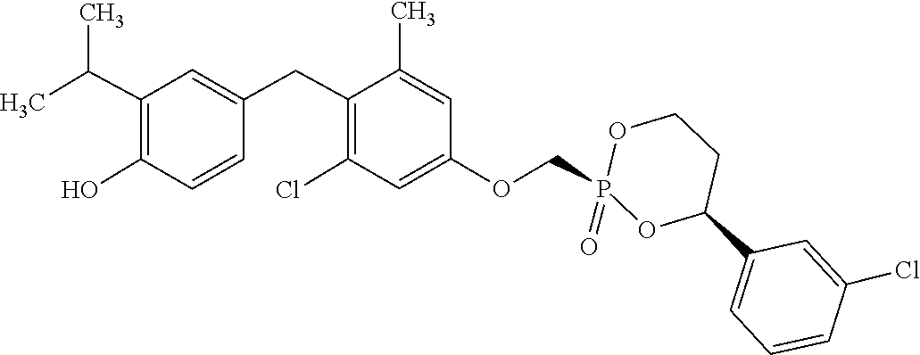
C1=C(C)C(CC2=CC(C(C)C)=C(O)C=C2)=C(Cl)C=C1OCP1(=O)OC(C2=CC=CC(Cl)=C2)CCO1
